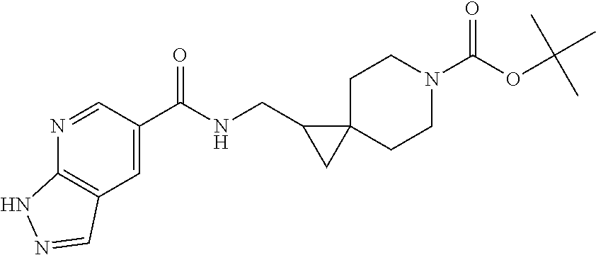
C1(C(NCC2CC23CCN(C(OC(C)(C)C)=O)CC3)=O)=CC2=C(N=C1)NN=C2
